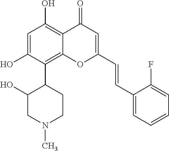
C1=C(O)C(C2C(O)CN(C)CC2)=C2C(=C1O)C(=O)C=C(C=CC1=CC=CC=C1F)O2
